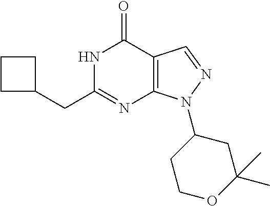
N1C(CC2CCC2)=NC2=C(C1=O)C=NN2C1CCOC(C)(C)C1
